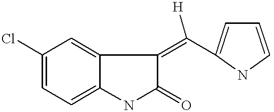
C1(Cl)=CC=C2C(=C1)C(=C([H])C1=CC=CN1)C(=O)N2
